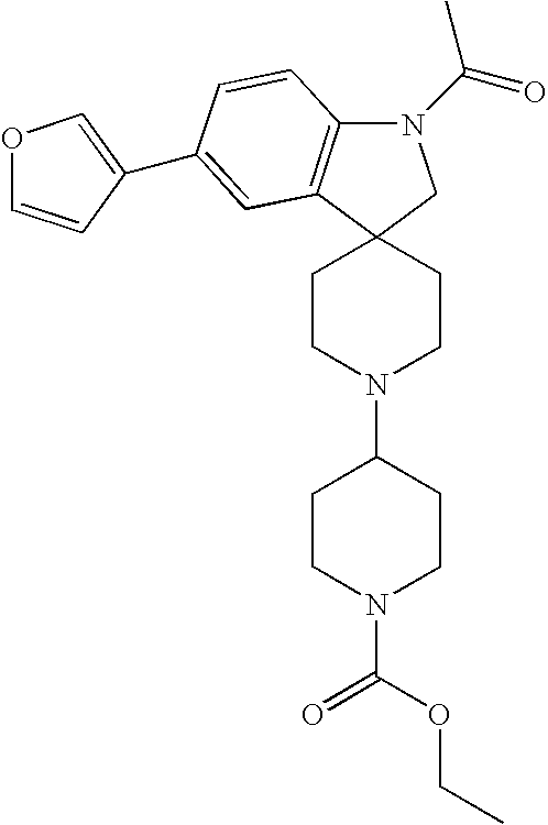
C12(CCN(C3CCN(C(=O)OCC)CC3)CC1)CN(C(=O)C)C1=C2C=C(C2=COC=C2)C=C1
